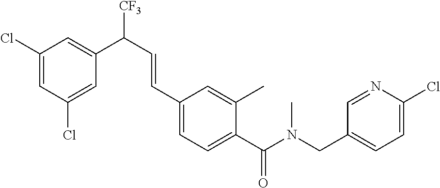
C1(C(=O)N(CC2=CC=C(Cl)N=C2)C)=CC=C(C=CC(C2=CC(Cl)=CC(Cl)=C2)[CF3])C=C1C
